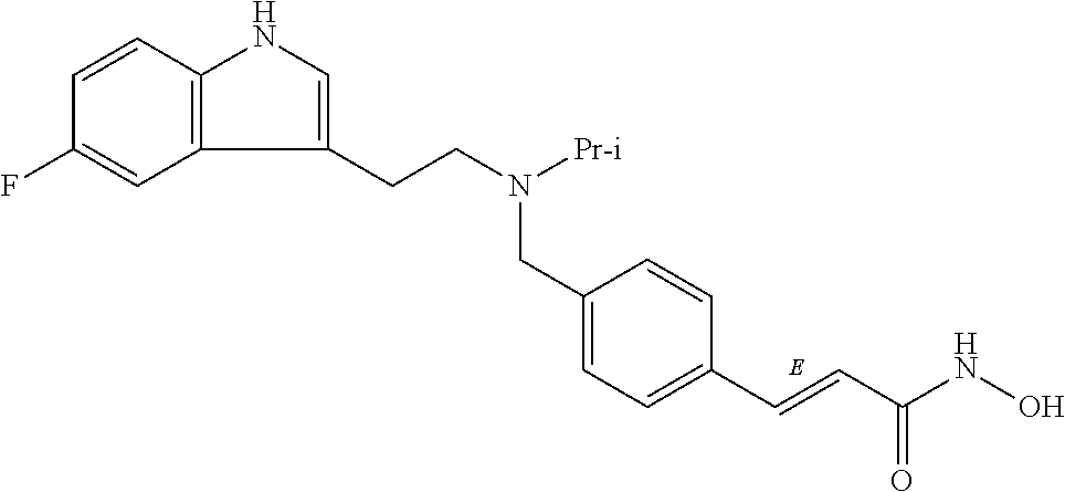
C(C1=CC=C(C=CC(NO)=O)C=C1)N(CCC1=CNC2=C1C=C(F)C=C2)[Pr-i]
